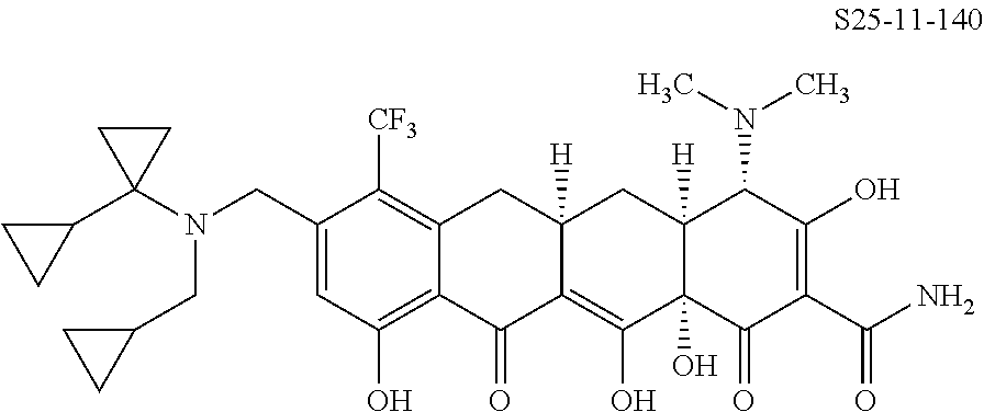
C1(CN(CC2CC2)C2(C3CC3)CC2)=CC(O)=C2C(=C1[CF3])CC1([H])C(=C(O)C3(O)C([H])(C1)C(N(C)C)C(O)=C(C(N)=O)C3=O)C2=O
